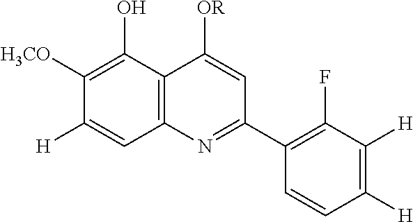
C12=C(C(O)=C([H3CO])C([H])=C1)C([OR])=CC(C1=C(F)C([H])=C([H])C=C1)=N2
